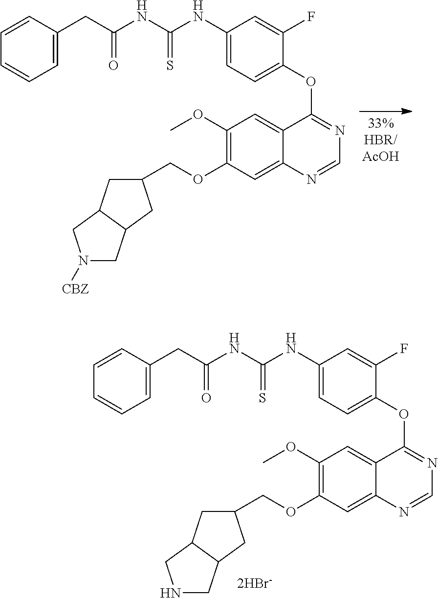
C(OC1=C(OC)C=C2C(=C1)N=CN=C2OC1=CC=C(NC(=S)NC(=O)CC2=CC=CC=C2)C=C1F)C1CC2C(C1)CN([CBZ])C2.C(OC1=C(OC)C=C2C(=C1)N=CN=C2OC1=CC=C(NC(=S)NC(=O)CC2=CC=CC=C2)C=C1F)C1CC2C(C1)CNC2
